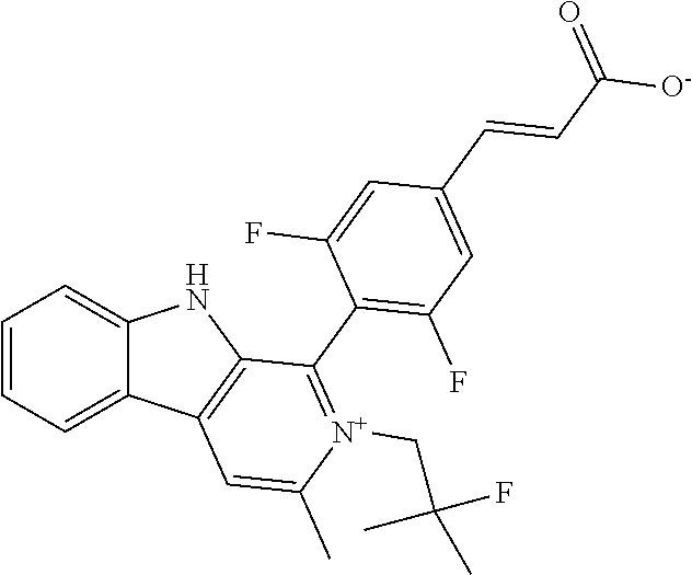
C1=CC=C2C(=C1)NC1=C2C=C(C)[N+](CC(F)(C)C)=C1C1=C(F)C=C(C=CC([O-])=O)C=C1F
